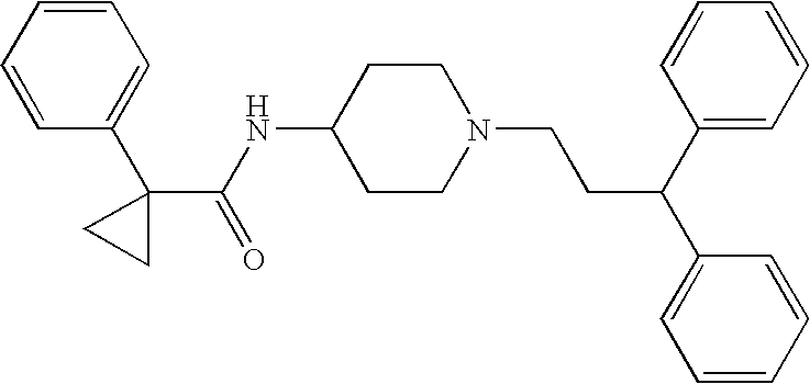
C1(NC(C2(C3=CC=CC=C3)CC2)=O)CCN(CCC(C2=CC=CC=C2)C2=CC=CC=C2)CC1
